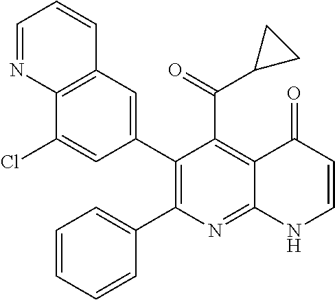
C12=C(C=C(C3=C(C4=CC=CC=C4)N=C4C(=C3C(C3CC3)=O)C(=O)C=CN4)C=C1Cl)C=CC=N2
